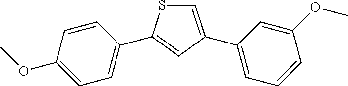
C1=C(C2=CC=CC(OC)=C2)C=C(C2=CC=C(OC)C=C2)S1
